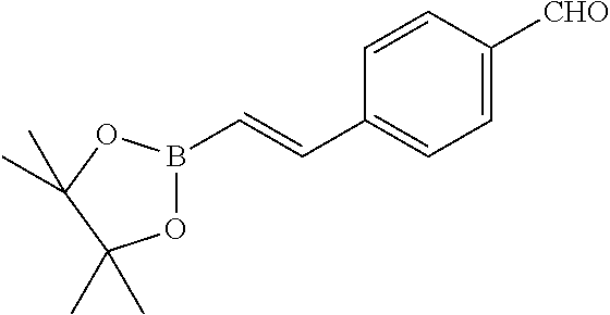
C1=CC([CHO])=CC=C1C=CB1OC(C)(C)C(C)(C)O1
